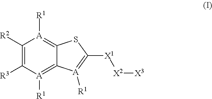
C1([R2])=C([R3])[A]([R1])=C2C(=[A]1[R1])SC([X1][X2][X3])=[A]2[R1]
